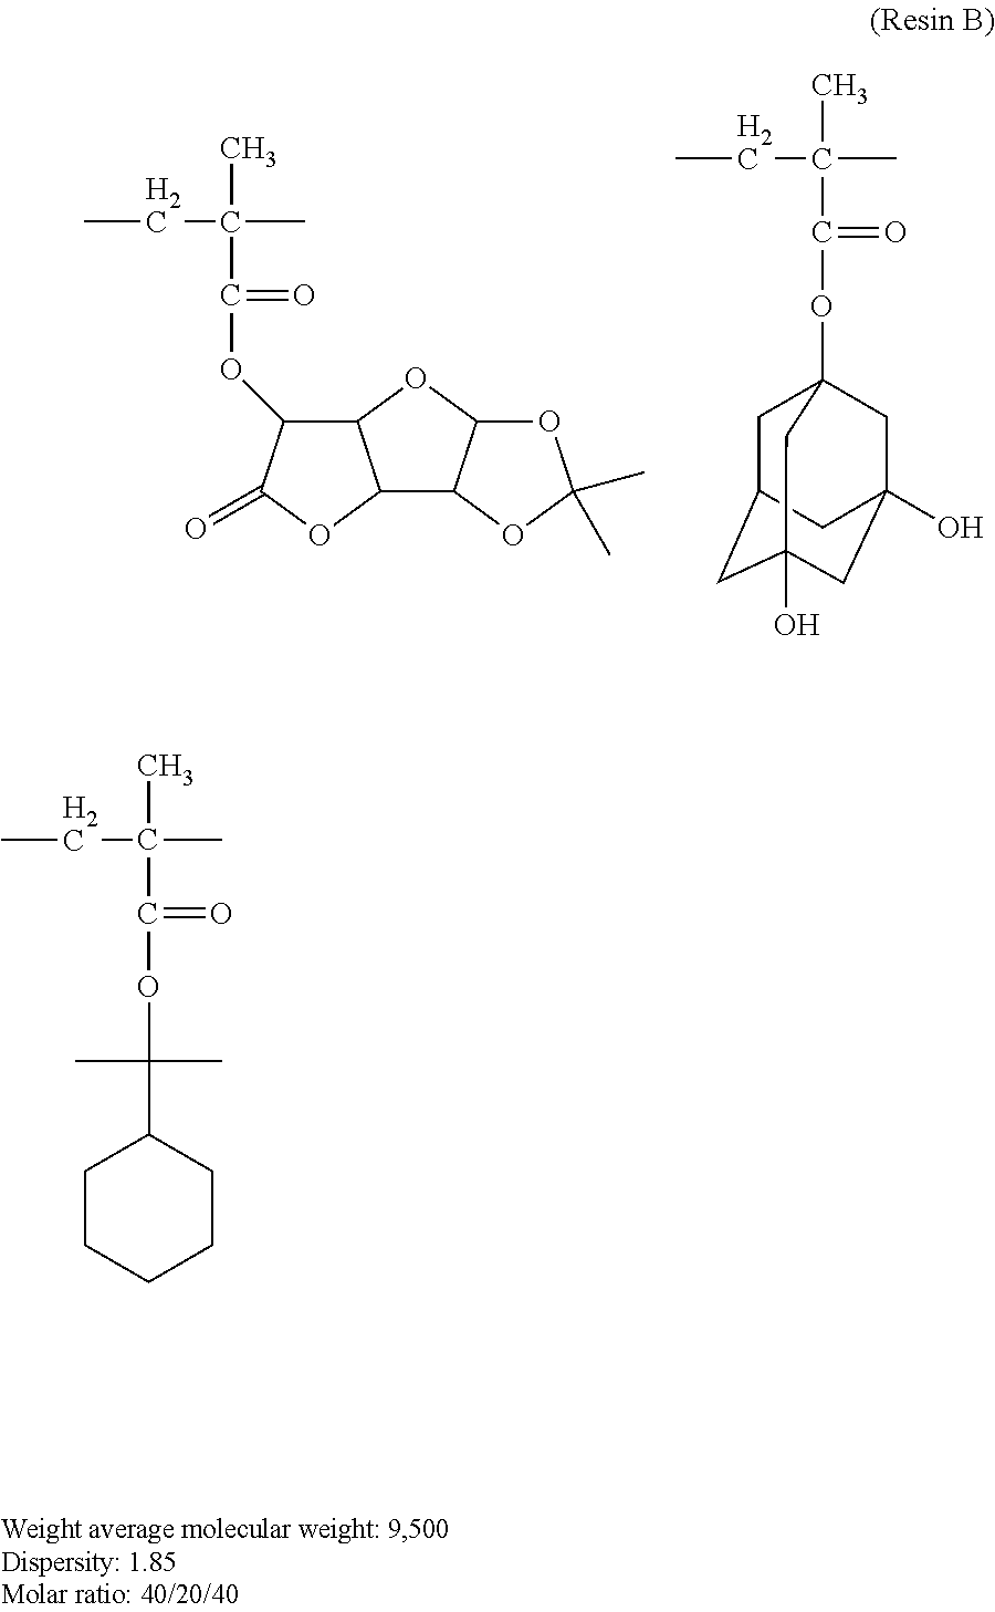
CCC(C)(C)C(=O)OC1C2C(OC1=O)C1C(O2)OC(C)(C)O1.C(C)(C)(C(=O)OC12CC3CC(O)(CC(O)(C1)C3)C2)CC.CCC(C)(C)C(=O)OC(C)(C)C1CCCCC1
